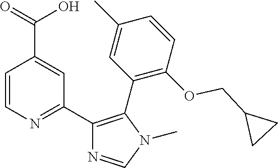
C1=CN=C(C2=C(C3=C(OCC4CC4)C=CC(C)=C3)N(C)C=N2)C=C1C(=O)O
